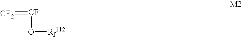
[CF2]=[CF]O[Rf112]
